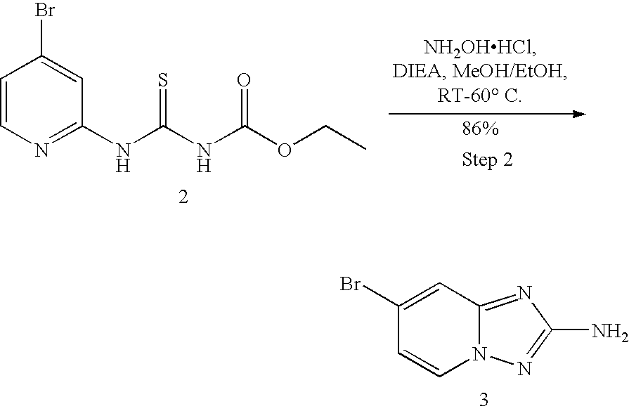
C1=C(Br)C=CN2C1=NC(N)=N2.C1=CN=C(NC(NC(OCC)=O)=S)C=C1Br
